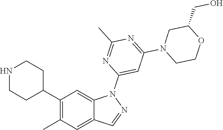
C1(C2CCNCC2)=C(C)C=C2C(=C1)N(C1=CC(N3CCOC(CO)C3)=NC(C)=N1)N=C2
